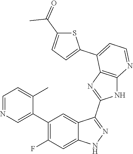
C1=NC=C(C2=C(F)C=C3C(=C2)C(C2=NC4=C(N2)N=CC=C4C2=CC=C(C(=O)C)S2)=NN3)C(C)=C1
